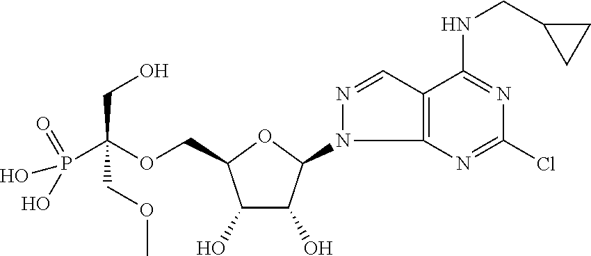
C(OCC1C(O)C(O)C(N2C3=C(C=N2)C(NCC2CC2)=NC(Cl)=N3)O1)(P(O)(=O)O)(CO)COC
